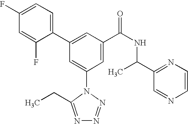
C1(C2=CC(C(NC(C3=NC=CN=C3)C)=O)=CC(N3C(CC)=NN=N3)=C2)=CC=C(F)C=C1F
